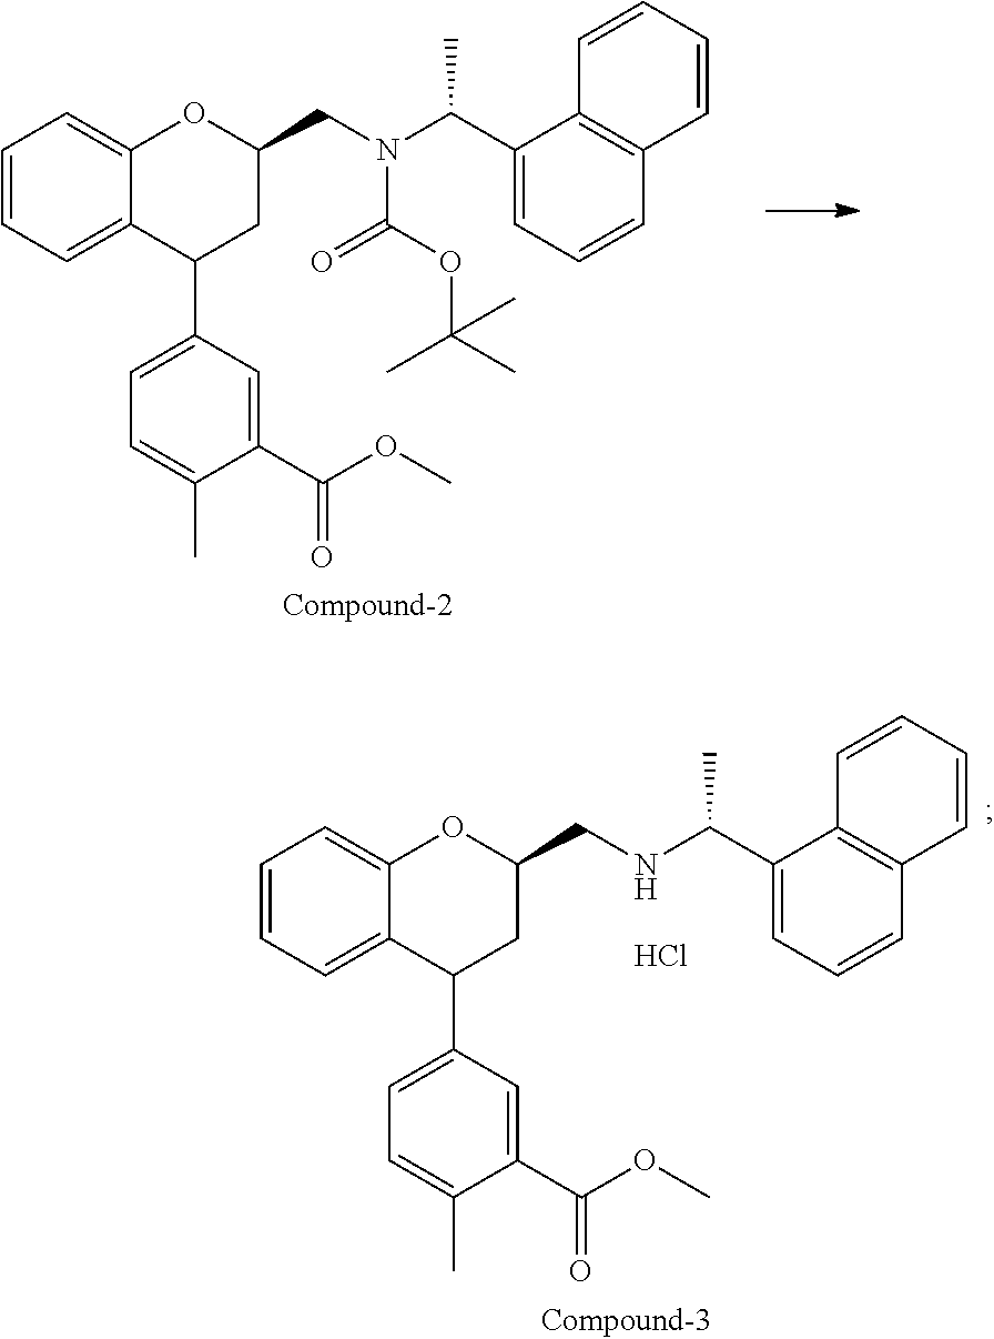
C1=CC2=C(C(C(N(CC3OC4=CC=CC=C4C(C4=CC=C(C)C(C(OC)=O)=C4)C3)C(OC(C)(C)C)=O)C)=CC=C2)C=C1.C1=CC2=C(C(C(NCC3OC4=CC=CC=C4C(C4=CC=C(C)C(C(OC)=O)=C4)C3)C)=CC=C2)C=C1.Cl
